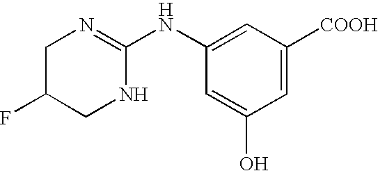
C1=C([COOH])C=C(NC2=NCC(F)CN2)C=C1O
